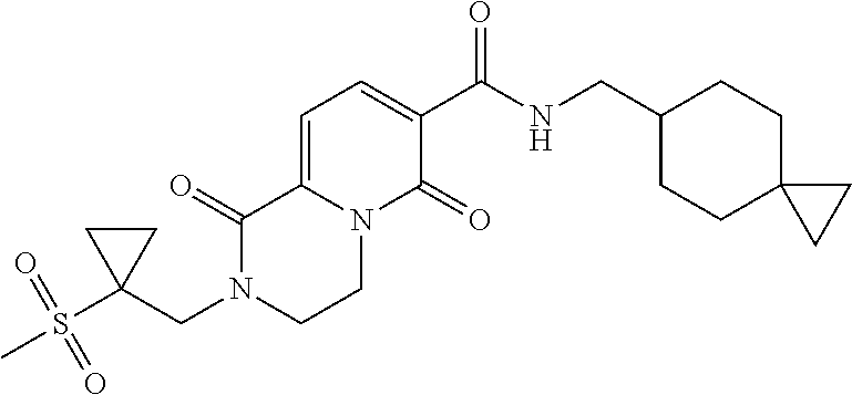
C(N1CCN2C(=CC=C(C(NCC3CCC4(CC3)CC4)=O)C2=O)C1=O)C1(S(C)(=O)=O)CC1
